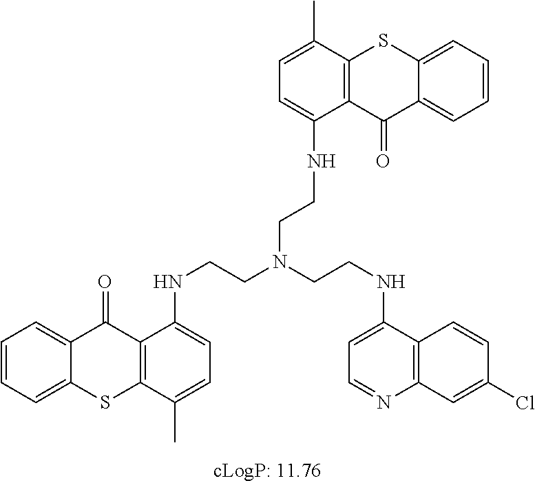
C1=CC=C2C(=C1)C(=O)C1=C(S2)C(C)=CC=C1NCCN(CCNC1=CC=NC2=C1C=CC(Cl)=C2)CCNC1=CC=C(C)C2=C1C(=O)C1=CC=CC=C1S2
